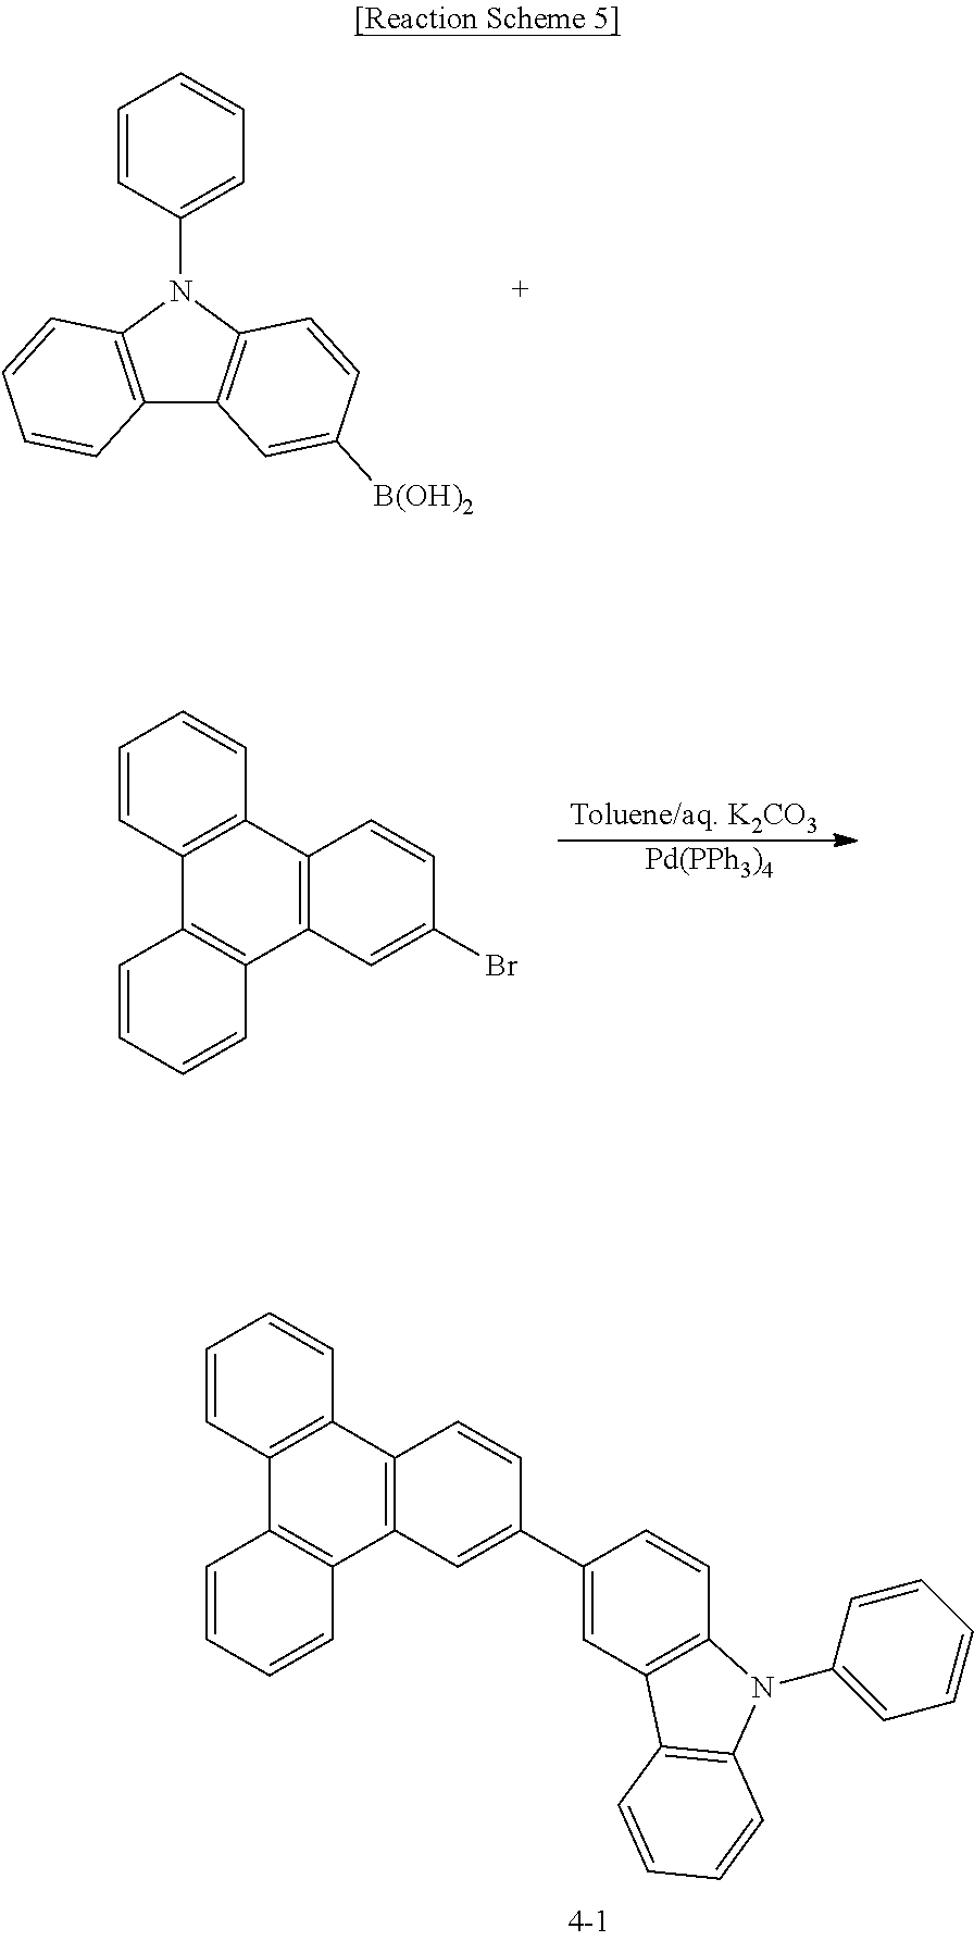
C12=C(N(C3=CC=CC=C3)C3=C1C=C([B(OH)2])C=C3)C=CC=C2.[Pd(PPh3)4].[Toluene/aq. K2CO3].C12=C(C3=C(C4=C1C=CC=C4)C=C(Br)C=C3)C=CC=C2.C12=C(C3=C(C4=C1C=CC=C4)C=C(C1=CC4=C(C=C1)N(C1=CC=CC=C1)C1=C4C=CC=C1)C=C3)C=CC=C2
